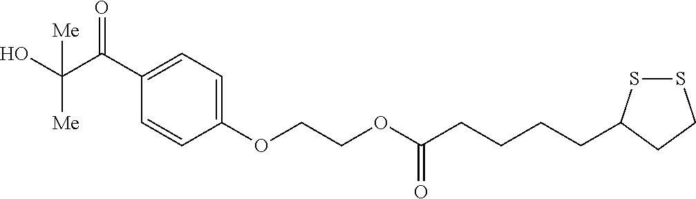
C1(C(C([Me])(O)[Me])=O)=CC=C(OCCOC(CCCCC2SSCC2)=O)C=C1
